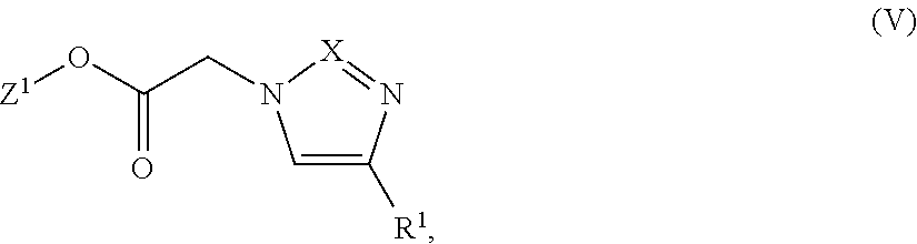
[Z1]OC(CN1C=C([R1])N=[X]1)=O
